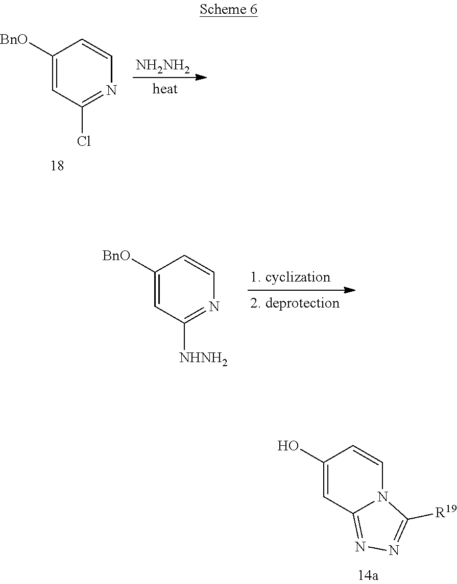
C1(O)=CC2=NN=C([R19])N2C=C1.C1([BnO])=CC(Cl)=NC=C1.[NH2NH2].C1([BnO])=CC([NHNH2])=NC=C1
